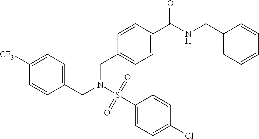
C1=C([CF3])C=CC(CN(S(C2=CC=C(Cl)C=C2)(=O)=O)CC2=CC=C(C(NCC3=CC=CC=C3)=O)C=C2)=C1
